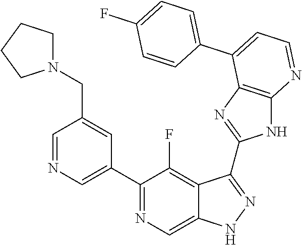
C1=NC=C(C2=NC=C3C(=C2F)C(C2=NC4=C(N2)N=CC=C4C2=CC=C(F)C=C2)=NN3)C=C1CN1CCCC1
